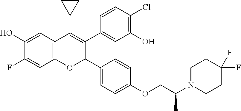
C12=C(C(C3CC3)=C(C3=CC(O)=C(Cl)C=C3)C(C3=CC=C(OCC(N4CCC(F)(F)CC4)C)C=C3)O1)C=C(O)C(F)=C2
